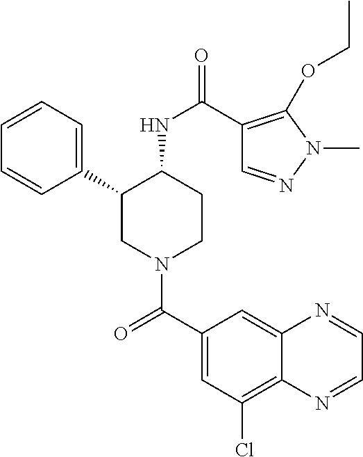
C1=CC=C(C2CN(C(C3=CC(Cl)=C4C(=C3)N=CC=N4)=O)CCC2NC(=O)C2=C(OCC)N(C)N=C2)C=C1
